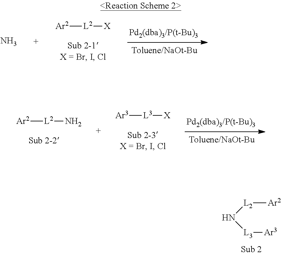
[L2]([Ar2])N[L3][Ar3].[Ar2][L2][X].N.[Ar2][L2]N.[Ar3][L3][X]
